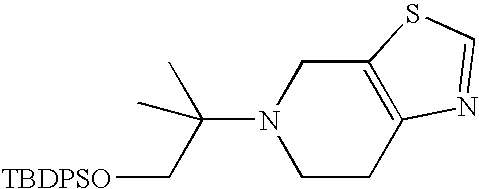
N1(C(C[TBDPSO])(C)C)CCC2=C(C1)SC=N2
